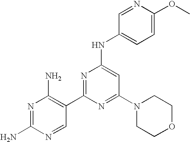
C1=NC(OC)=CC=C1NC1=CC(N2CCOCC2)=NC(C2=C(N)N=C(N)N=C2)=N1
